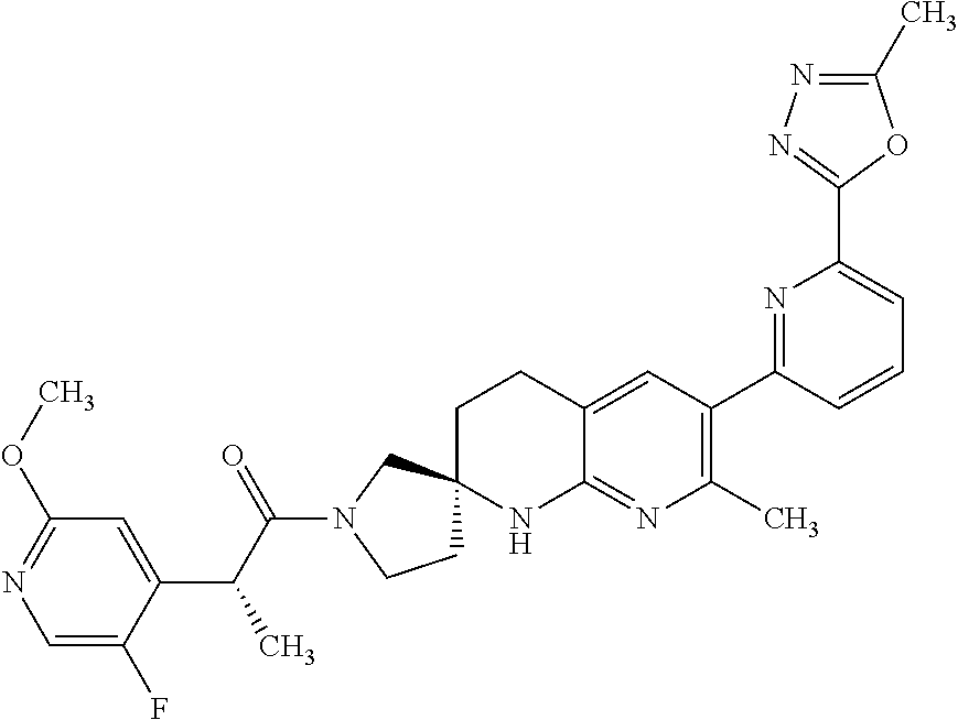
C1=C(F)C(C(C(N2CCC3(C2)CCC2=CC(C4=NC(C5=NN=C(C)O5)=CC=C4)=C(C)N=C2N3)=O)C)=CC(OC)=N1
